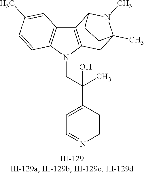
N1(CC(C2=CC=NC=C2)(C)O)C2=C(C3=C1C=CC(C)=C3)C1N(C)C(C)(C2)CC1
